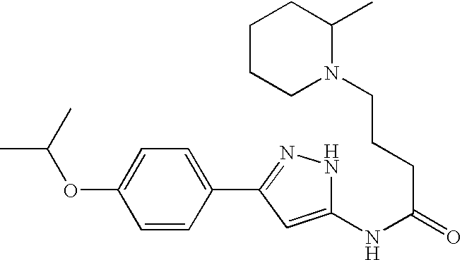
C(C(NC1=CC(C2=CC=C(OC(C)C)C=C2)=NN1)=O)CCN1C(C)CCCC1
